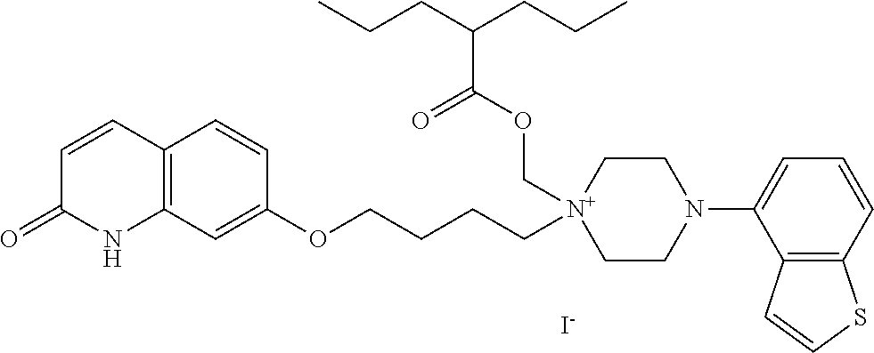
C1=CC2=C(NC1=O)C=C(OCCCC[N+]1(COC(C(CCC)CCC)=O)CCN(C3=CC=CC4=C3C=CS4)CC1)C=C2.[I-]
